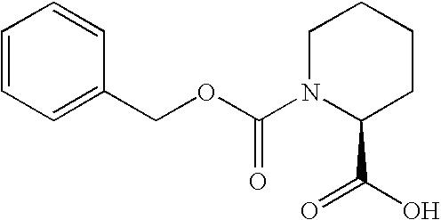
C1=CC=C(COC(=O)N2C(C(=O)O)CCCC2)C=C1
